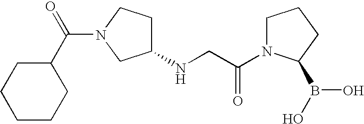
C1(NCC(N2CCCC2B(O)O)=O)CCN(C(C2CCCCC2)=O)C1
